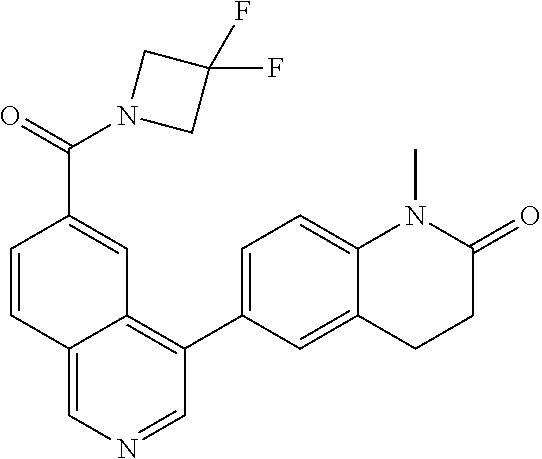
C12=CN=CC(C3=CC=C4C(=C3)CCC(=O)N4C)=C1C=C(C(N1CC(F)(F)C1)=O)C=C2
